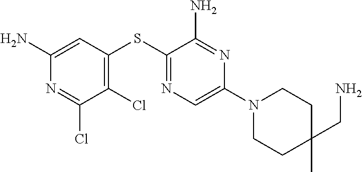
C1(N)=CC(SC2=NC=C(N3CCC(CN)(C)CC3)N=C2N)=C(Cl)C(Cl)=N1
